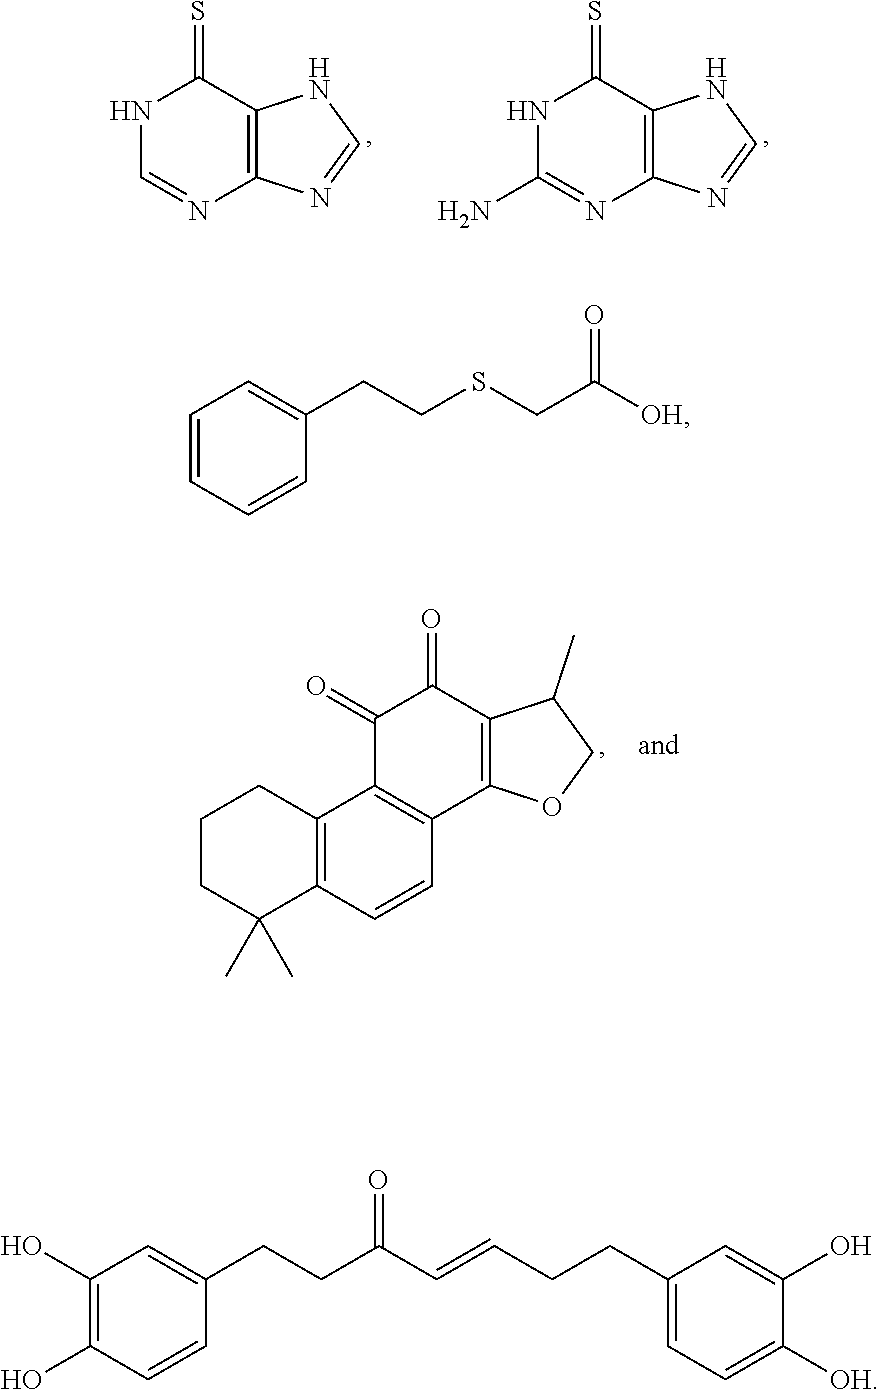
N1C=NC2=C(C1=S)NC=N2.N1C(N)=NC2=C(C1=S)NC=N2.C12=C(C=CC3=C1C(=O)C(=O)C1=C3OCC1C)C(C)(C)CCC2.C1=CC=CC(CCSCC([OH])=O)=C1.C1(O)=C(O)C=CC(CCC(C=CCCC2=CC=C([OH])C(O)=C2)=O)=C1
